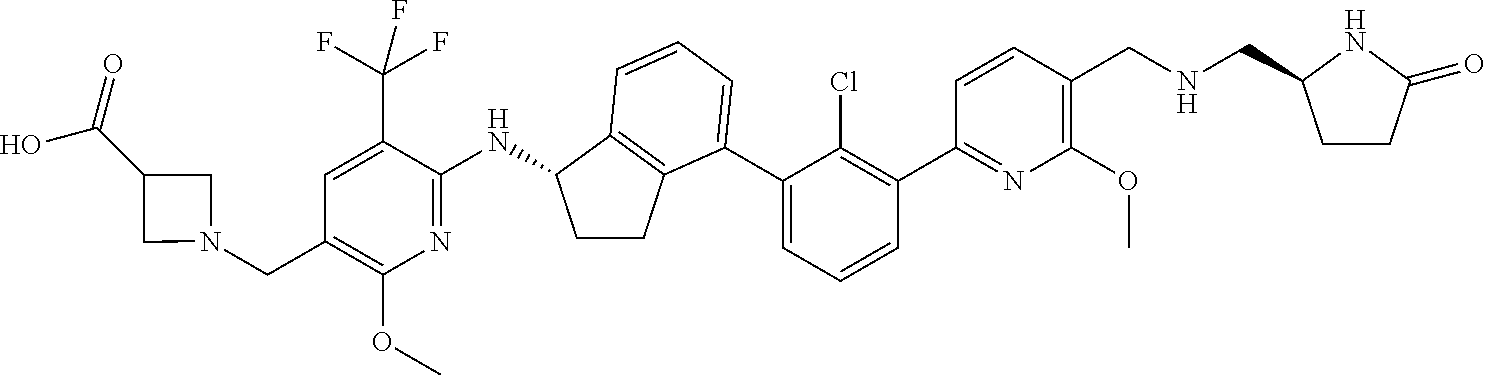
C(C1=C(OC)N=C(NC2CCC3=C2C=CC=C3C2=CC=CC(C3=NC(OC)=C(CNCC4CCC(=O)N4)C=C3)=C2Cl)C(C(F)(F)F)=C1)N1CC(C(=O)O)C1
